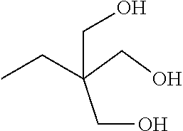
C(O)C(CO)(CC)CO
